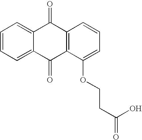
C1=CC=C2C(=C1)C(=O)C1=C(C2=O)C(OCCC(=O)O)=CC=C1
